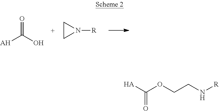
O=C(O)[AH].C1CN1[R].[HA]C(OCCN[R])=O
